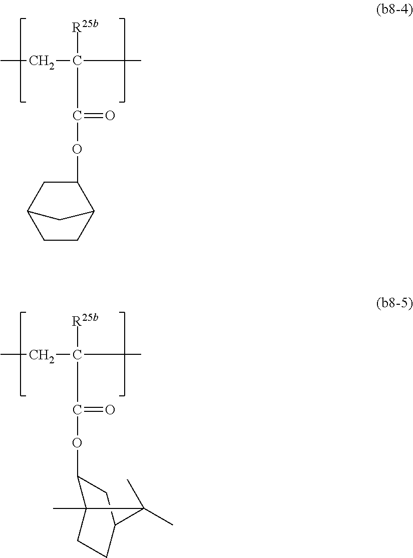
CCC(C)([R25b])C(OC1CC2CCC1C2)=O.CCC(C)([R25b])C(OC1C2(C)CCC(C1)C2(C)C)=O
